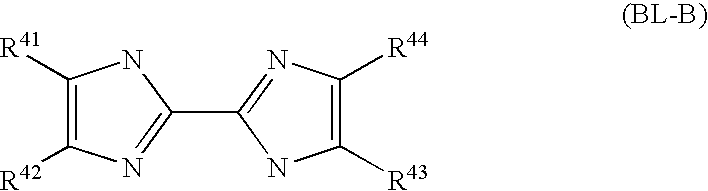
C1([R41])=C([R42])N=C(C2=NC([R44])=C([R43])N2)N1
